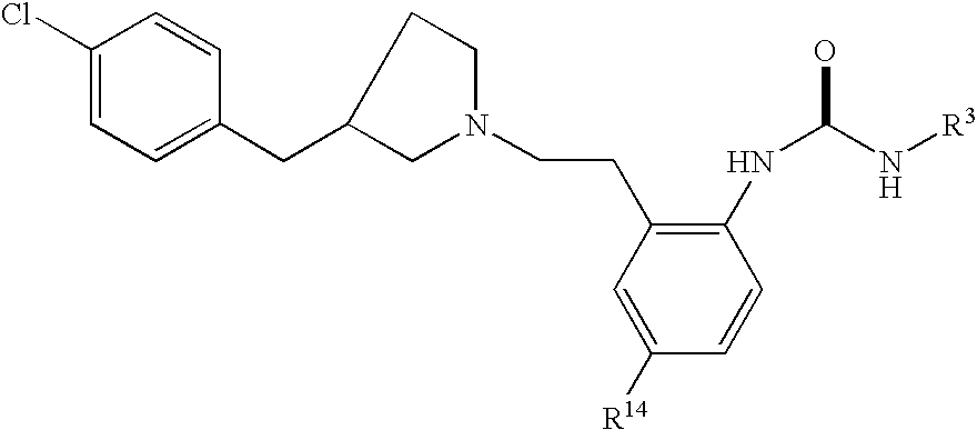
C1([R14])=CC(CCN2CCC(CC3=CC=C(Cl)C=C3)C2)=C(NC(N[R3])O)C=C1
